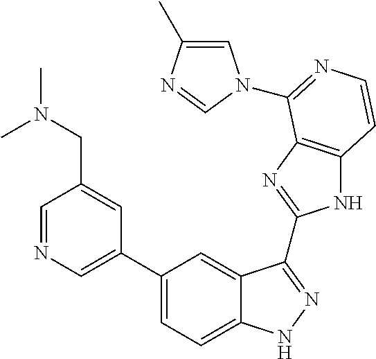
C1(C2=CN=CC(CN(C)C)=C2)=CC=C2C(=C1)C(C1=NC3=C(N1)C=CN=C3N1C=C(C)N=C1)=NN2
